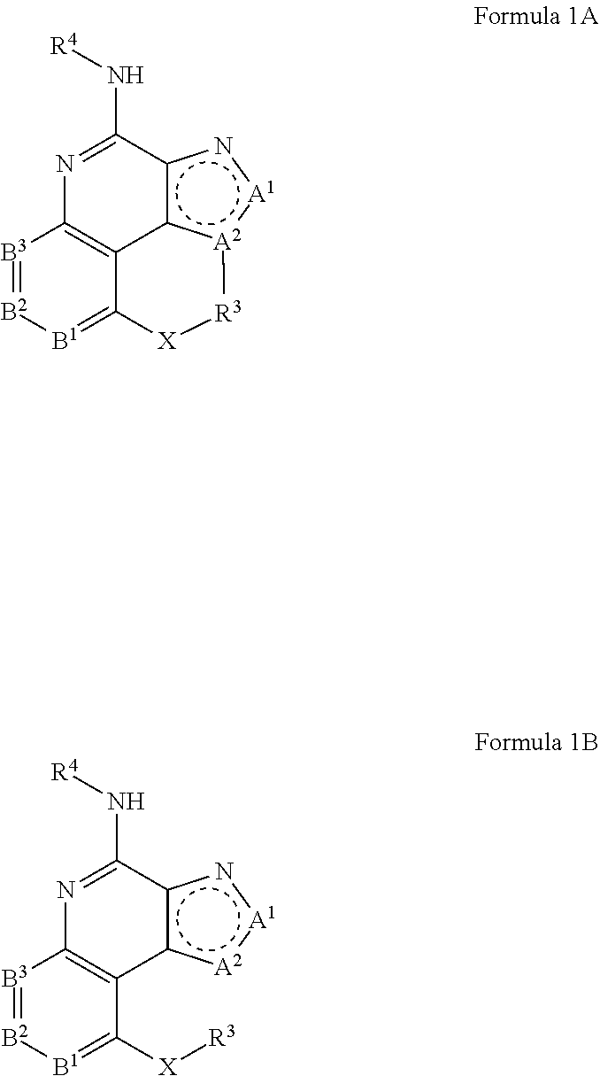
[B3]1=[B2][B1]=C([X][R3])C2=C1N=C(N[R4])c1c2[A2]:[A1]n1.[B3]1=[B2][B1]=C2C3=C1N=C(N[R4])c1c3[A2](:[A1]n1)[R3][X]2
